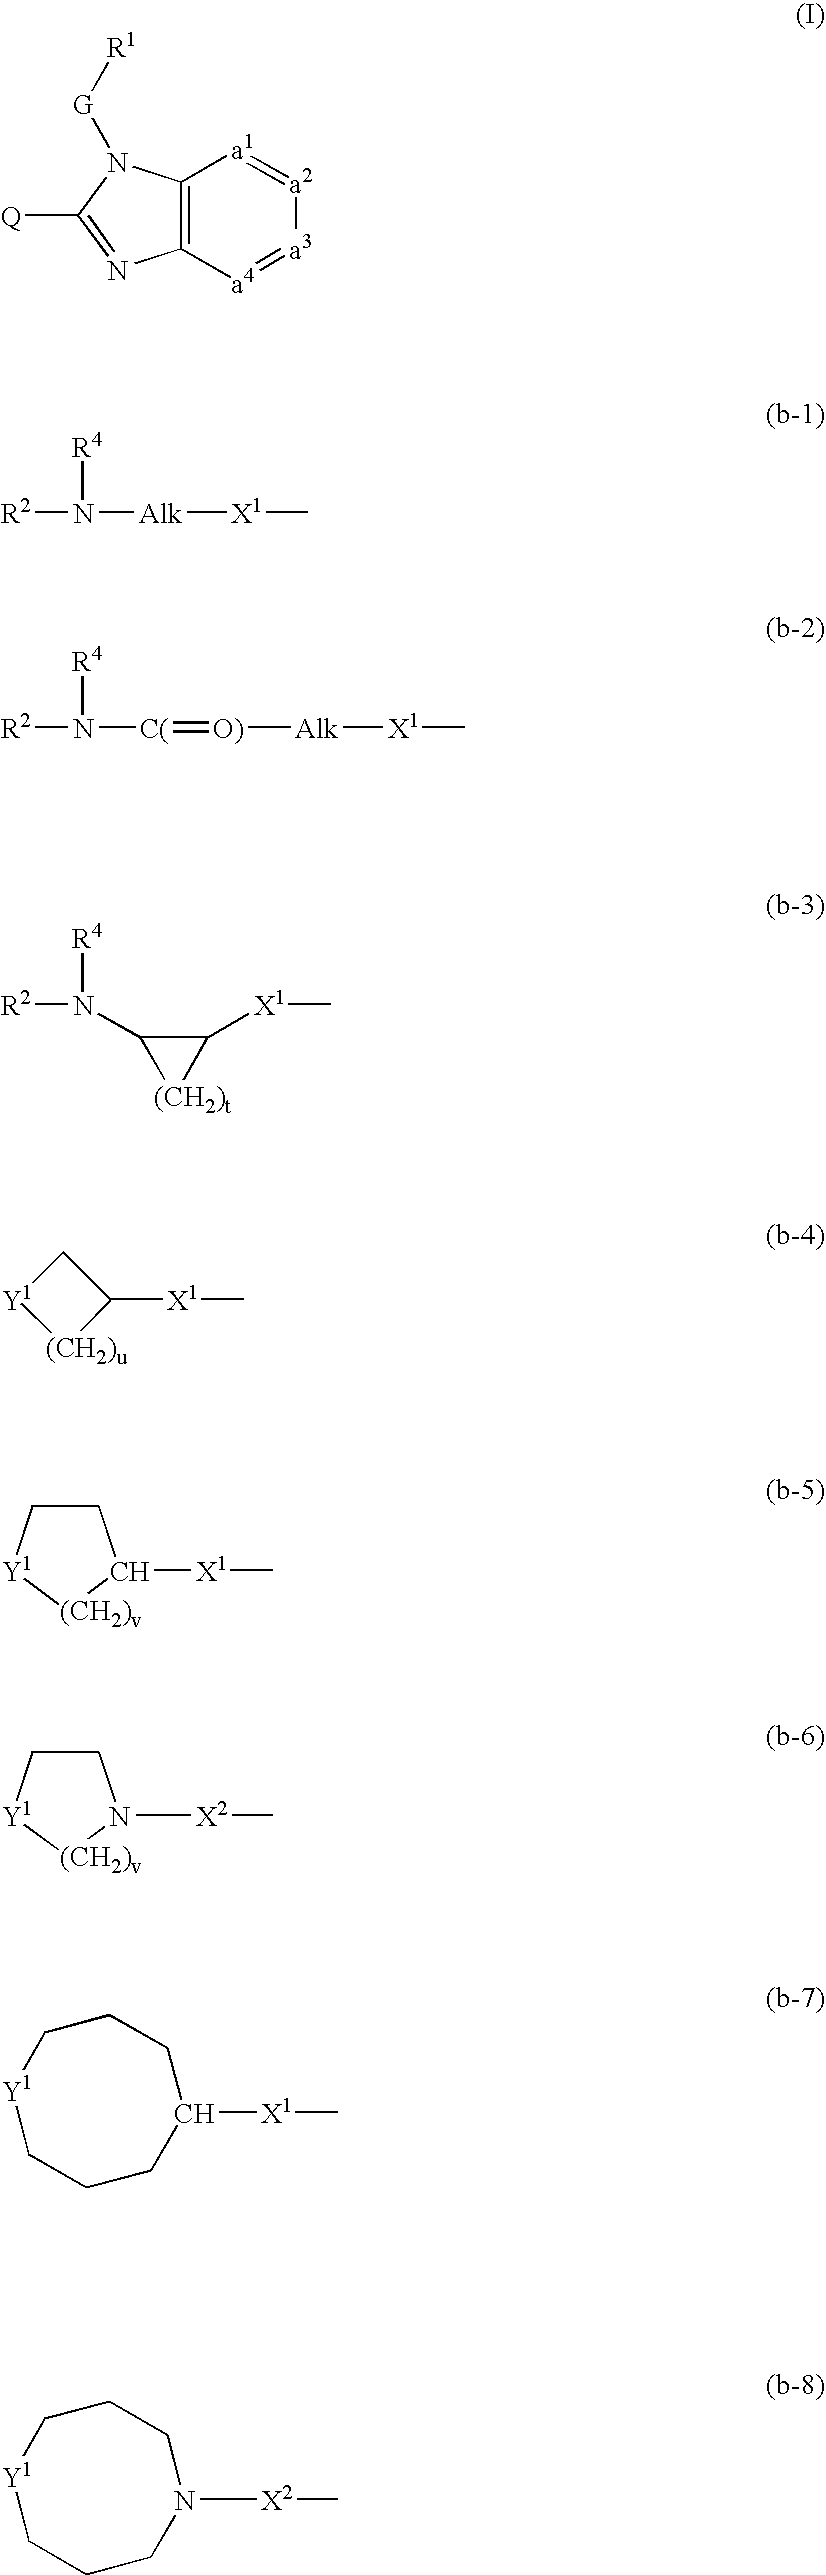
C12=C([a4]=[a3][a2]=[a1]1)N=C([Q])N2[G][R1].[R2]N([Alk][X1]C)[R4].[R2]N([R4])[C(]=[O)][Alk][X1]C.C1(N([R2])[R4])[(CH2)t]C1[X1]C.[Y1]1[(CH2)u]C([X1]C)C1.C1C[Y1][(CH2)v]C1[X1]C.C1C[Y1][(CH2)v]N1[X2]C.C1C[Y1]CCCC([X1]C)C1.C1C[Y1]CCCN([X2]C)C1
